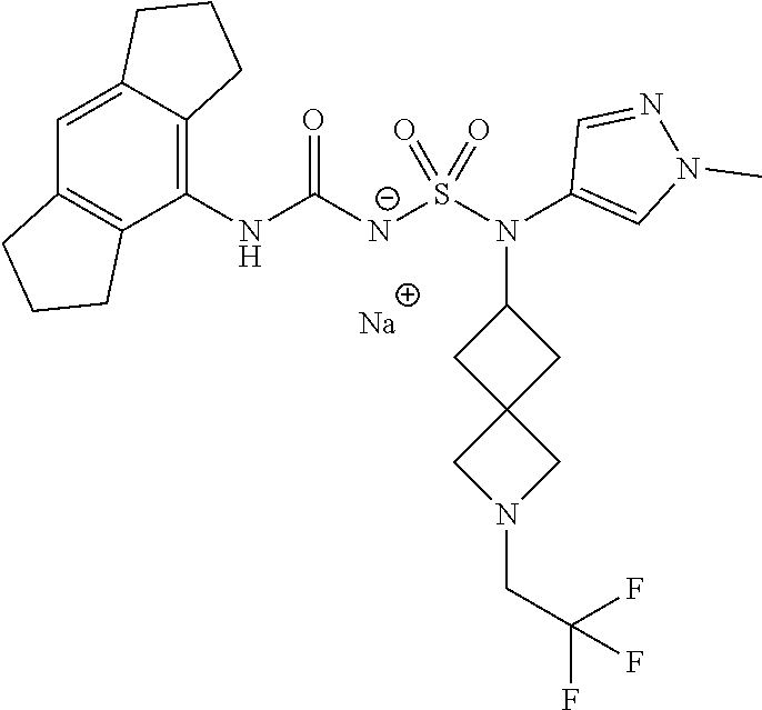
C1(NC([N-]S(N(C2=CN(C)N=C2)C2CC3(C2)CN(CC(F)(F)F)C3)(=O)=O)=O)=C2C(=CC3=C1CCC3)CCC2.[Na]
